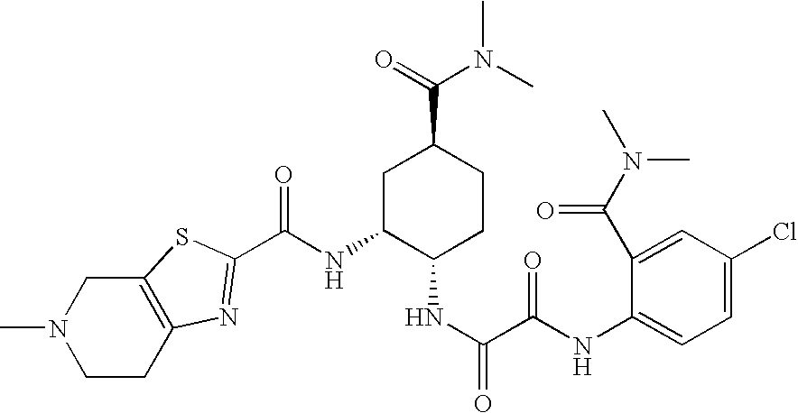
C(NC1C(NC(=O)C(=O)NC2=CC=C(Cl)C=C2C(N(C)C)=O)CCC(C(=O)N(C)C)C1)(=O)C1=NC2=C(CN(C)CC2)S1
